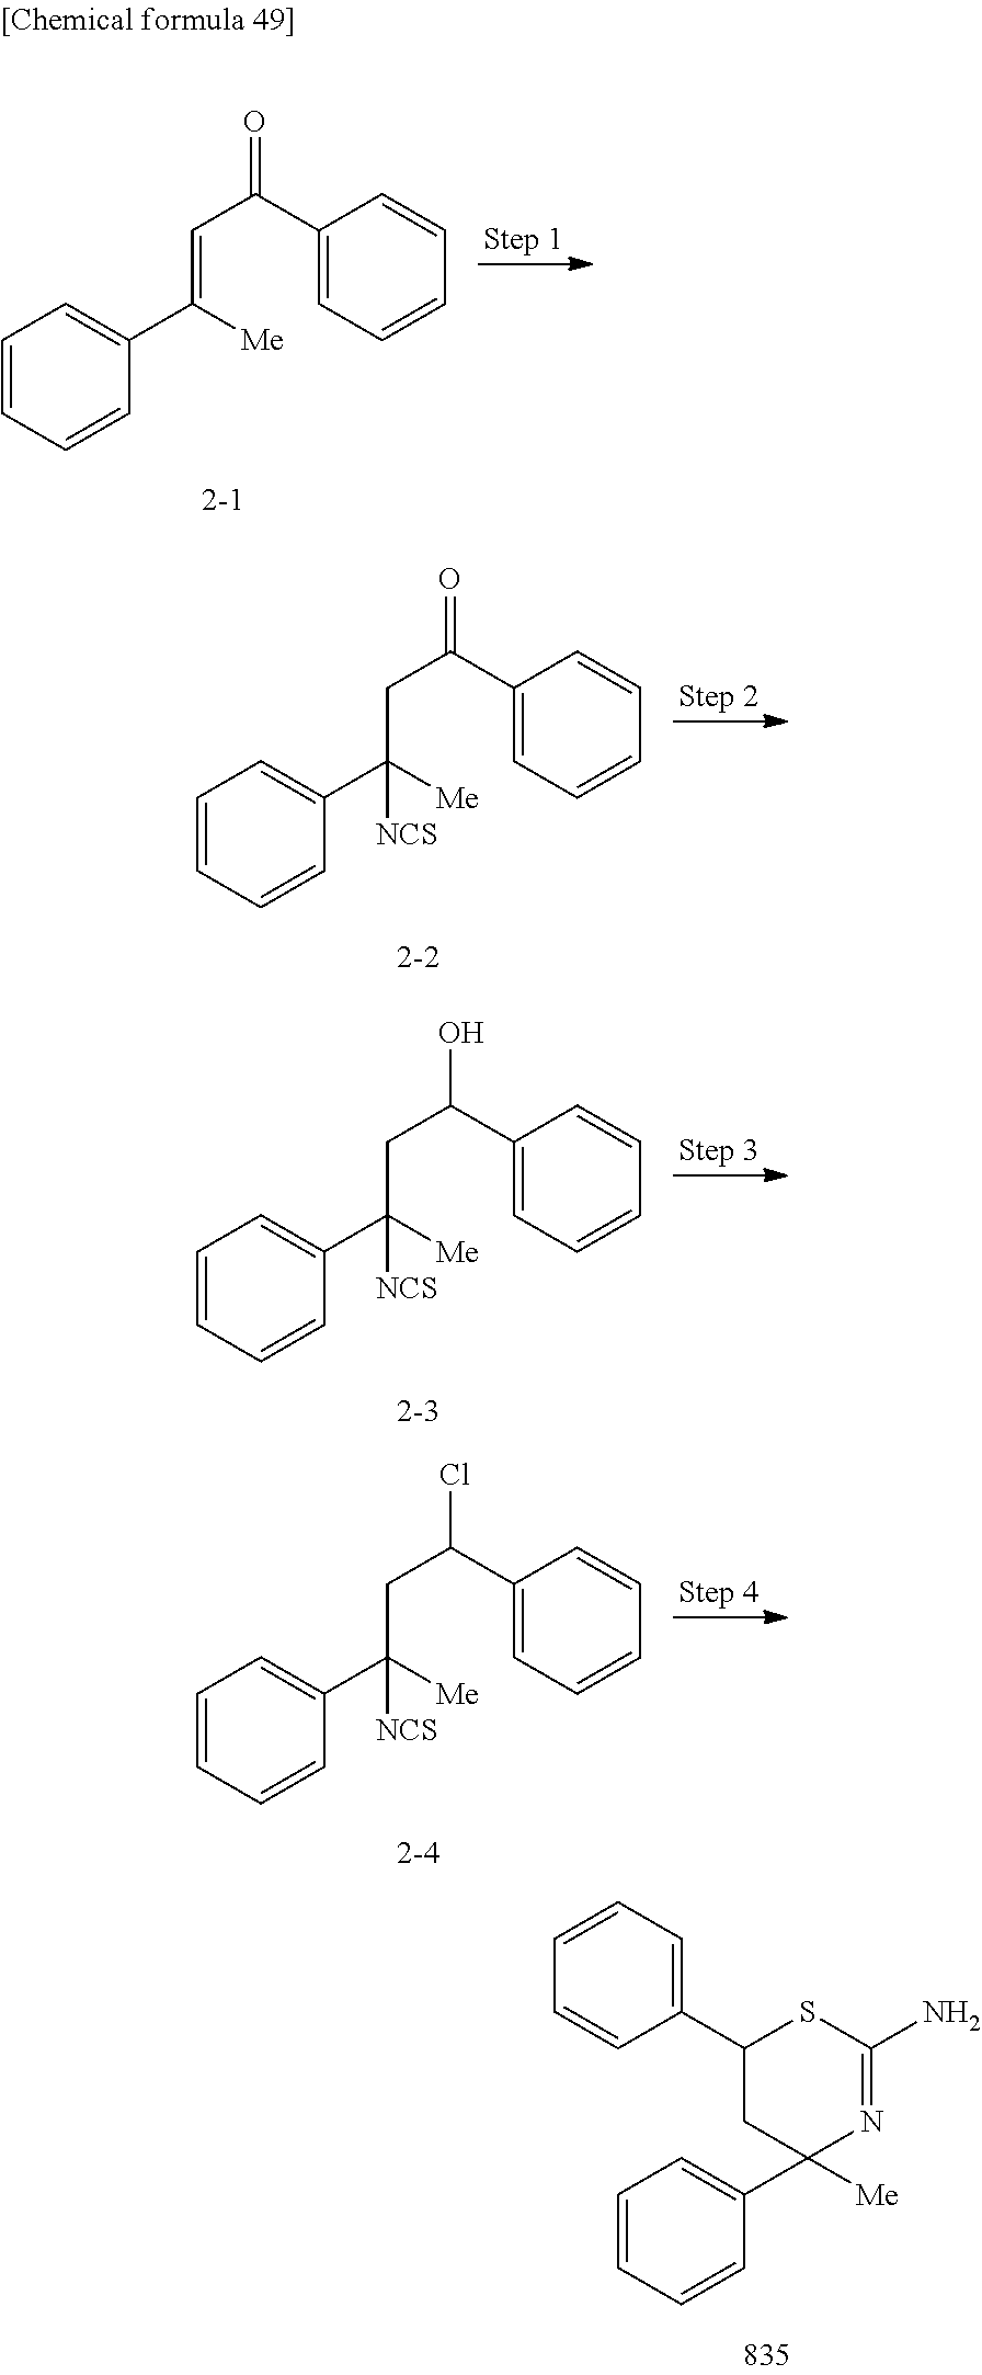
C1=CC=CC(C([Me])=CC(C2=CC=CC=C2)=O)=C1.C1=CC=CC(C([Me])(CC(C2=CC=CC=C2)=O)[NCS])=C1.C1=CC=CC(C([Me])(CC(C2=CC=CC=C2)O)[NCS])=C1.C1=CC=CC(C([Me])(CC(C2=CC=CC=C2)Cl)[NCS])=C1.C1(C2=CC=CC=C2)CC(C2=CC=CC=C2)([Me])N=C(N)S1
